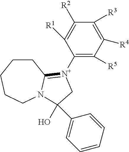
C1CCCCN2C1=[N+](C1=C([R5])C([R4])=C([R3])C([R2])=C1[R1])CC2(O)C1=CC=CC=C1
